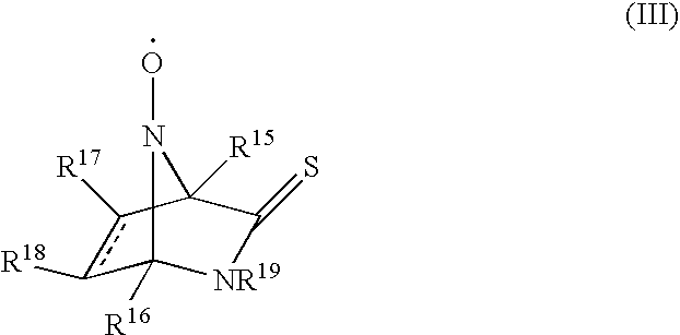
c1([R18])c([R17])C2([R15])C(=S)[NR19]C1([R16])N2O
